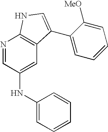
N1=CC(NC2=CC=CC=C2)=CC2=C1NC=C2C1=CC=CC=C1[MeO]
